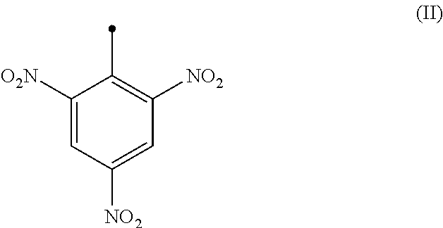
C1([O2N])=CC([NO2])=CC([NO2])=C1C
